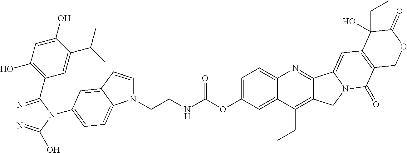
N1=C(C2=C(O)C=C(O)C(C(C)C)=C2)N(C2=CC=C3N(CCNC(OC4=CC=C5C(=C4)C(CC)=C4C(=N5)C5=CC6=C(C(=O)N5C4)COC(=O)C6(CC)O)=O)C=CC3=C2)C(O)=N1
